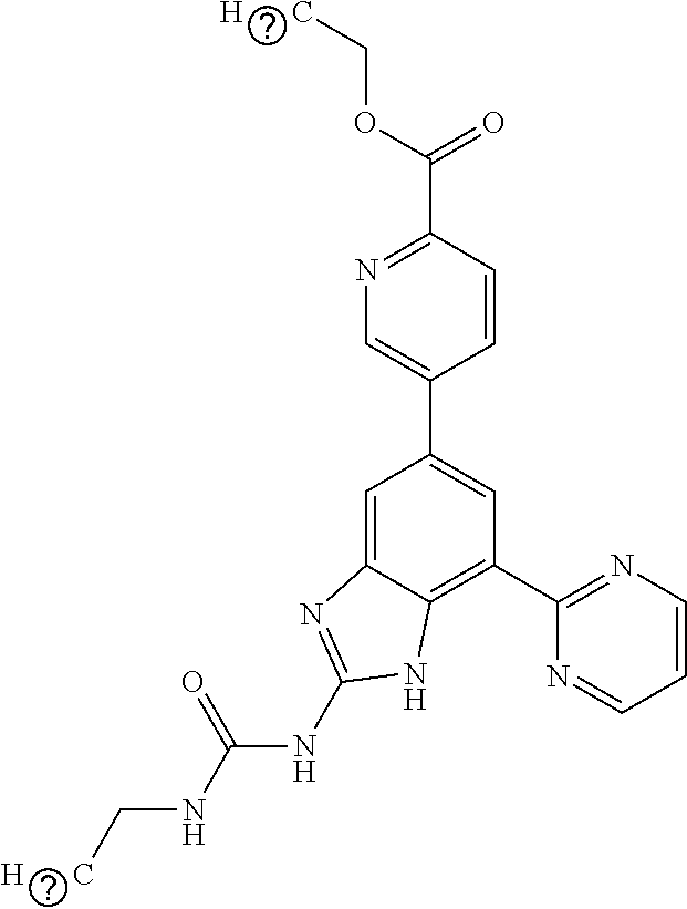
C1=C2C(=C(C3=NC=CC=N3)C=C1C1=CN=C(C(OC[H      C])=O)C=C1)NC(NC(NC[H      C])=O)=N2
